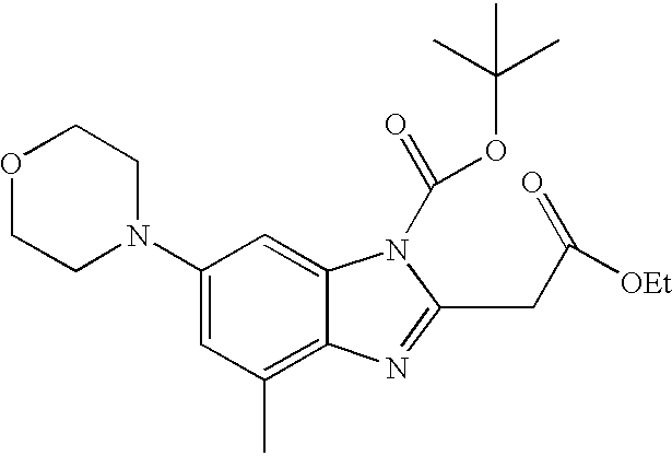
C1(N2CCOCC2)=CC(C)=C2C(=C1)N(C(=O)OC(C)(C)C)C(CC([OEt])=O)=N2
